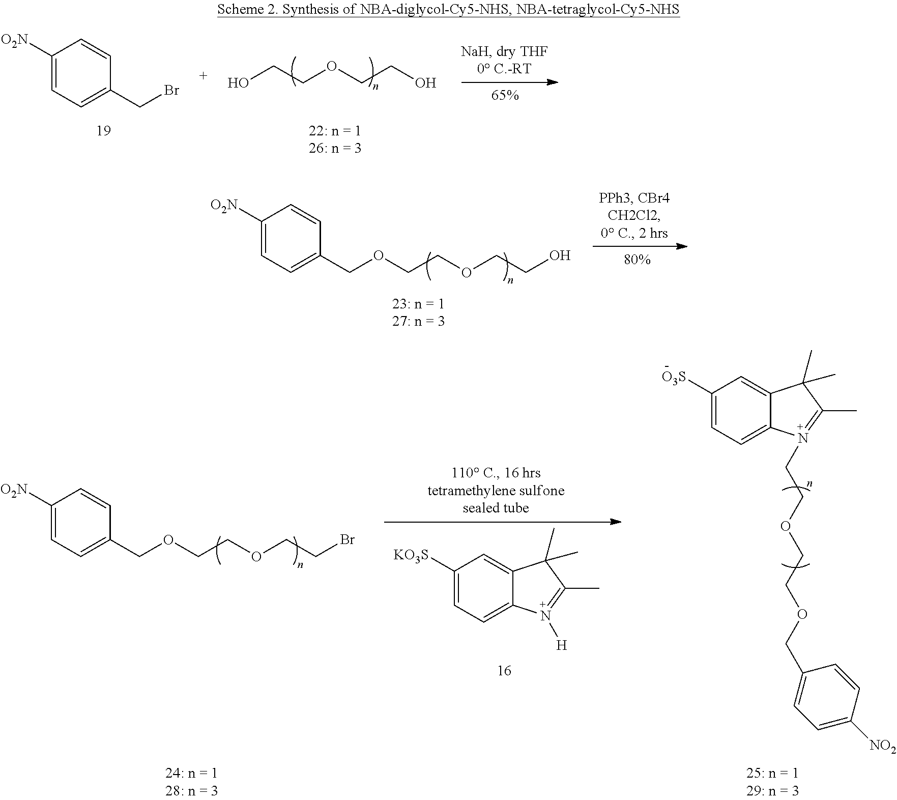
C1([O2N])=CC=C(CBr)C=C1.OCCOCCO.C1([KO3S])=CC=C2C(=C1)C(C)(C)C(C)=N2[H].C1([O3S])=CC=C2C(=C1)C(C)(C)C(C)=N2CCOCCOCC1=CC=C([NO2])C=C1.C1([O2N])=CC=C(COCCOCCBr)C=C1.C1([O2N])=CC=C(COCCOCCO)C=C1
